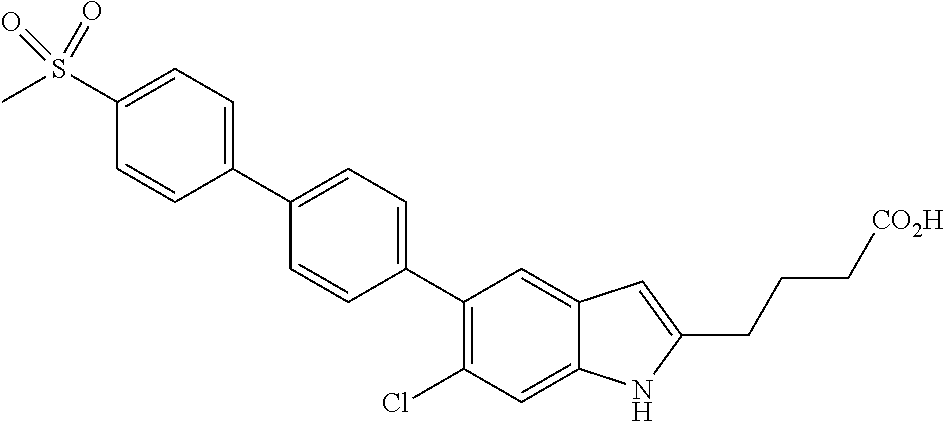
C1(C2=CC=C(C3=C(Cl)C=C4C(=C3)C=C(CCC[CO2H])N4)C=C2)=CC=C(S(=O)(C)=O)C=C1
